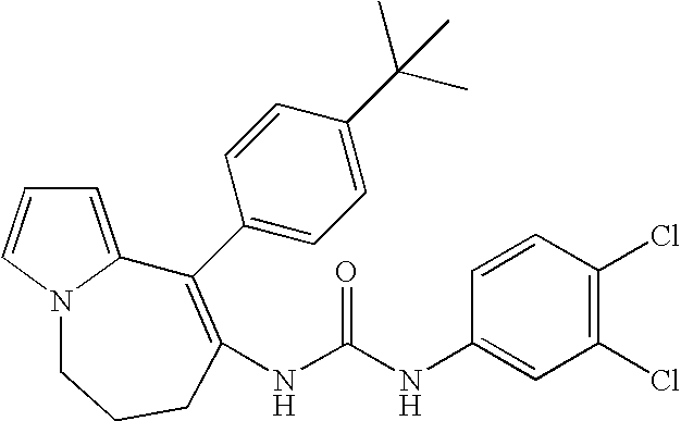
C1=C2N(C=C1)CCCC(NC(NC1=CC(Cl)=C(Cl)C=C1)=O)=C2C1=CC=C(C(C)(C)C)C=C1
